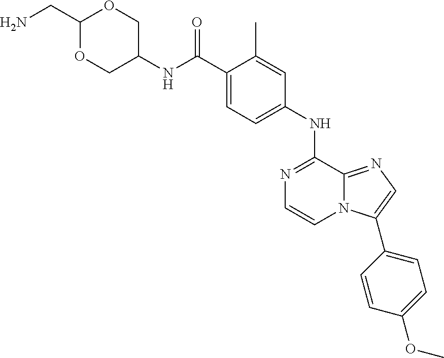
N(C1COC(CN)OC1)C(C1=CC=C(NC2=NC=CN3C2=NC=C3C2=CC=C(OC)C=C2)C=C1C)=O
